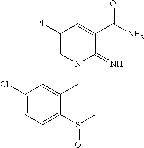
C1(Cl)=CN(CC2=CC(Cl)=CC=C2S(C)=O)C(=N)C(C(N)=O)=C1
